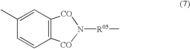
C1=C(C)C=CC2=C1[CO]N([R05]C)[CO]2
